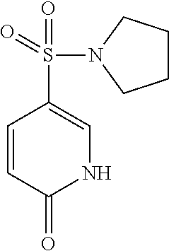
C1=CC(=O)NC=C1S(=O)(=O)N1CCCC1
